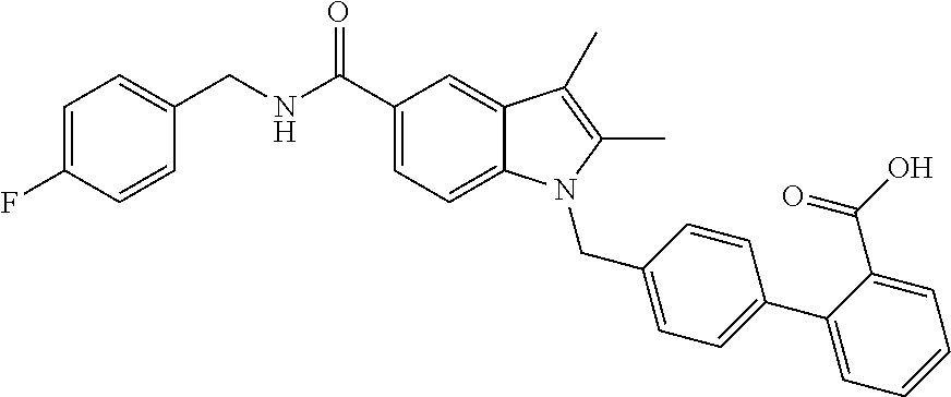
C1(CNC(C2=CC=C3C(=C2)C(C)=C(C)N3CC2=CC=C(C3=CC=CC=C3C(O)=O)C=C2)=O)=CC=C(F)C=C1
